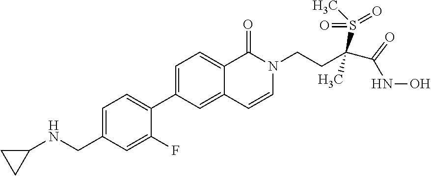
C1=C(CNC2CC2)C=C(F)C(C2=CC=C3C(=C2)C=CN(CCC(S(C)(=O)=O)(C)C(NO)=O)C3=O)=C1
